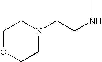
C1OCCN(CCNC)C1
